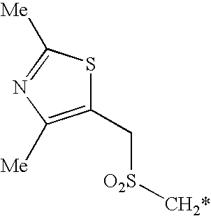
C1(C[O2S][CH2*])=C([Me])N=C([Me])S1
